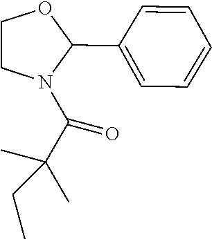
C1(C2OCCN2C(=O)C(C)(C)CC)=CC=CC=C1
